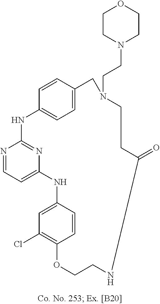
N1=CC=C2N=C1NC1=CC=C(C=C1)CN(CCN1CCOCC1)CCC(=O)NCCOC1=C(Cl)C=C(N2)C=C1
